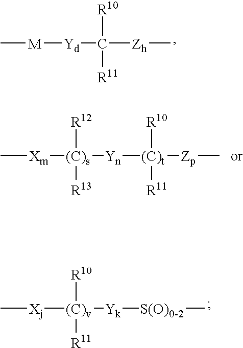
C[M][Yd]C([R10])([R11])[Zh]C.C[Xm][(C)s]([Yn][(C)t]([R10])([R11])[Zp]C)([R12])[R13].C[Xj][(C)v]([Yk][S(O)0-2]C)([R10])[R11]
